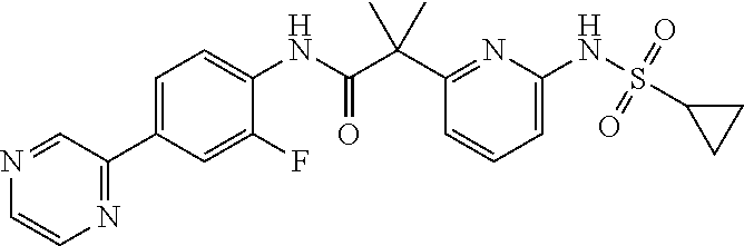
C1(C(C(NC2=CC=C(C3=NC=CN=C3)C=C2F)=O)(C)C)=NC(NS(=O)(=O)C2CC2)=CC=C1
